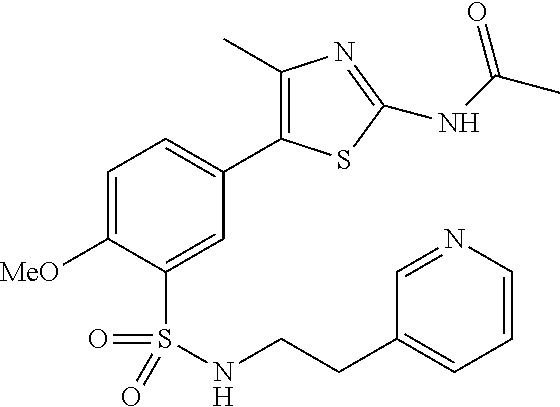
C1=C([MeO])C(S(=O)(=O)NCCC2=CC=CN=C2)=CC(C2=C(C)N=C(NC(C)=O)S2)=C1
